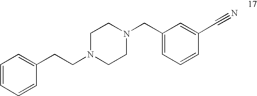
C1=CC=CC(CCN2CCN(CC3=CC=CC(C#N)=C3)CC2)=C1
